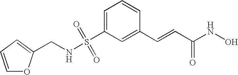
N(S(C1=CC=CC(C=CC(NO)=O)=C1)(=O)=O)CC1=CC=CO1
